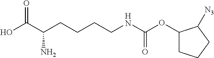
OC(C(CCCCNC(OC1CCCC1[N3])=O)N)=O
